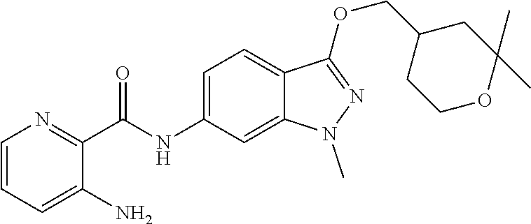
C(NC1=CC=C2C(=C1)N(C)N=C2OCC1CCOC(C)(C)C1)(C1=NC=CC=C1N)=O
